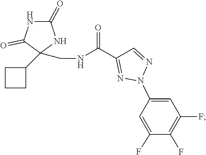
C1(C(NCC2(C3CCC3)NC(=O)NC2=O)=O)=NN(C2=CC(F)=C(F)C(F)=C2)N=C1
